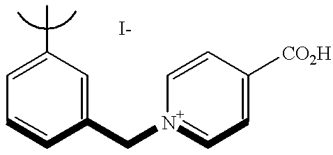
C1=C(C)C=C(C[N+]2=CC=C([CO2H])C=C2)C=C1
